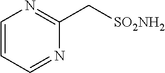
C1=CC=NC(C[SO2NH2])=N1
